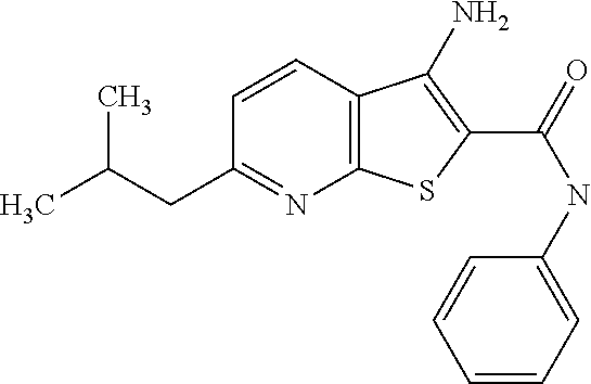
C12=C(C=CC(CC(C)C)=N1)C(N)=C(C(NC1=CC=CC=C1)=O)S2
